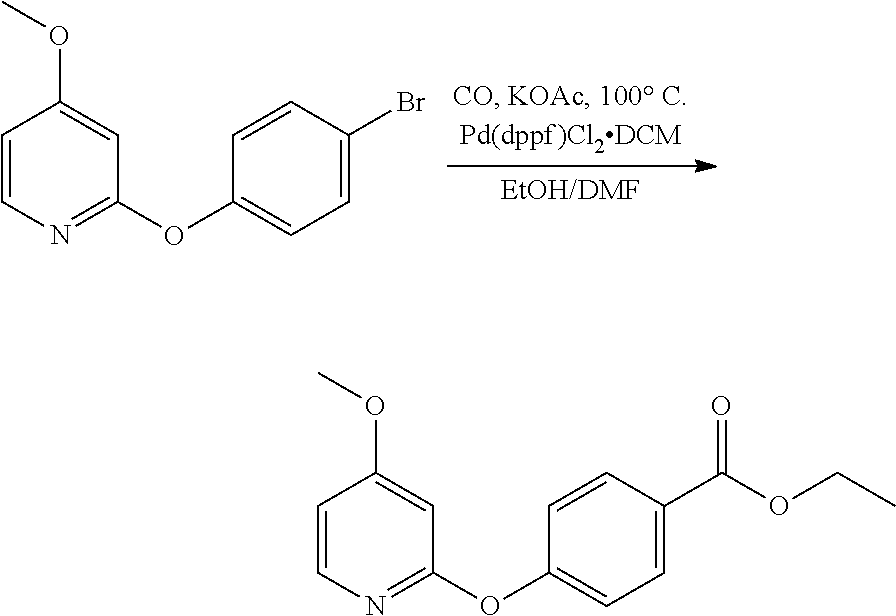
C1=CN=C(OC2=CC=C(Br)C=C2)C=C1OC.C1=CN=C(OC2=CC=C(C(=O)OCC)C=C2)C=C1OC
